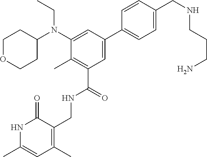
CCN(C1CCOCC1)C1=CC(C2=CC=C(CNCCCN)C=C2)=CC(C(NCC2=C(C)C=C(C)NC2=O)=O)=C1C
